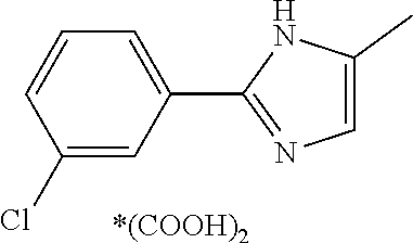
C1(C)=CN=C(C2=CC=CC(Cl)=C2)N1.[*(COOH)2]
